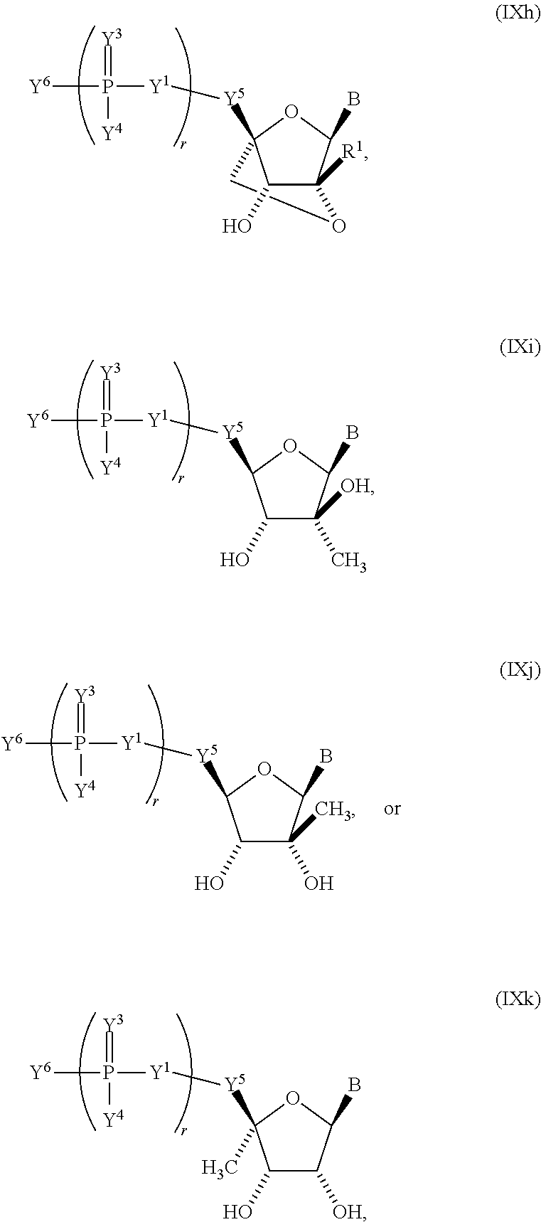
C1C2([Y5][Y1]P([Y6])(=[Y3])[Y4])C(O)C([R1])(C(B)O2)O1.C1(O)C(C)([OH])C(B)OC1[Y5][Y1]P([Y6])(=[Y3])[Y4].C1(O)C([OH])C(B)OC1([Y5][Y1]P([Y6])(=[Y3])[Y4])C.C1(O)C(O)(C)C(B)OC1[Y5][Y1]P([Y6])(=[Y3])[Y4]
